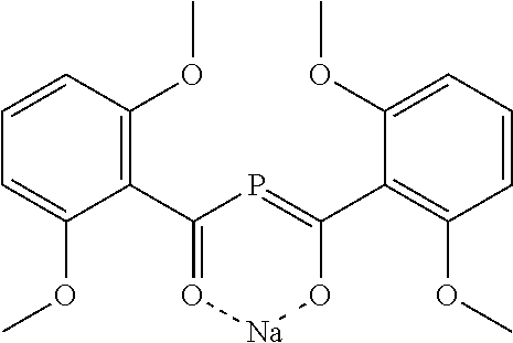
C1=CC=C(OC)C(C2=O[Na]OC(C3=C(OC)C=CC=C3OC)=P2)=C1OC
